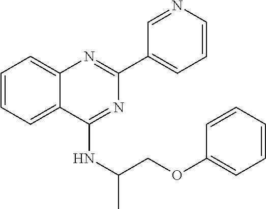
C1=CC=C2C(=C1)N=C(C1=CC=CN=C1)N=C2NC(C)COC1=CC=CC=C1
